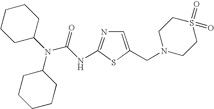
C1=C(CN2CCS(=O)(=O)CC2)SC(NC(N(C2CCCCC2)C2CCCCC2)=O)=N1
